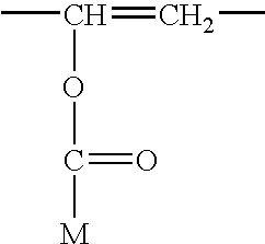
CC(=CC)OC([M])=O
